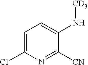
N(C1=CC=C(Cl)N=C1[CN])[CD3]
